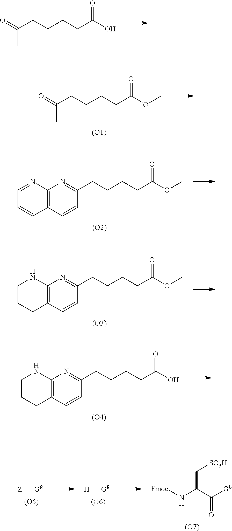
C(CCCCC(OC)=O)(=O)C.[(O1)].C1(CCCCC(OC)=O)=NC2=C(C=C1)C=CC=N2.[(O2)].C1(CCCCC(OC)=O)=NC2=C(C=C1)CCCN2.[(O3)].C1(CCCCC(O)=O)=NC2=C(C=C1)CCCN2.[(O4)].C(CCCCC(O)=O)(=O)C.[Z][G8].[(O5)].[H][G8].[(O6)].C(=O)(C(N[Fmoc])C[SO3H])[G8].[(O7)]
